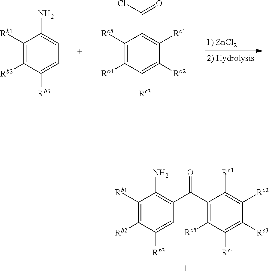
C1([Rb1])=C([Rb2])C([Rb3])=CC(C(C2=C([Rc5])C([Rc4])=C([Rc3])C([Rc2])=C2[Rc1])=O)=C1N.C1([Rb1])=C([Rb2])C([Rb3])=CC=C1N.C1([Rc5])=C([Rc4])C([Rc3])=C([Rc2])C([Rc1])=C1C(Cl)=O
